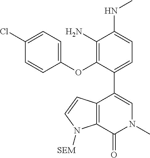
C1(OC2=C(N)C(NC)=CC=C2C2=CN(C)C(=O)C3=C2C=CN3[SEM])=CC=C(Cl)C=C1
